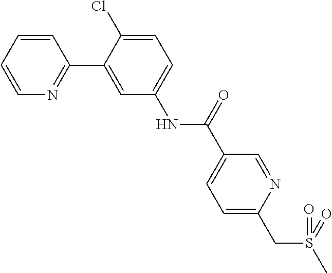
C1=CC=CN=C1C1=CC(NC(C2=CC=C(CS(C)(=O)=O)N=C2)=O)=CC=C1Cl
